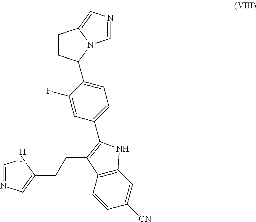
C1=NC=C(CCC2=C(C3=CC=C(C4CCC5=CN=CN45)C(F)=C3)NC3=C2C=CC([CN])=C3)N1
